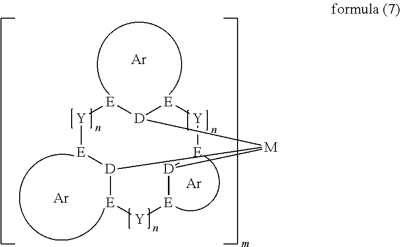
[Y]1[E][D]2[E][Y][E][D]3[E][Y][E][D]([E]1)[M]23.[Ar].[Ar].[Ar]
